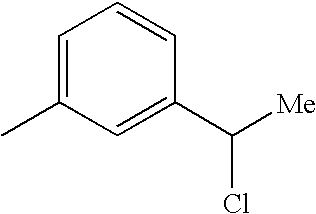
C1=C(C)C=C(C([Me])Cl)C=C1
